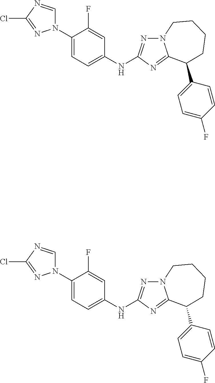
C1(N2C=NC(Cl)=N2)=CC=C(NC2=NN3C(=N2)C(C2=CC=C(F)C=C2)CCCC3)C=C1F.C1(N2C=NC(Cl)=N2)=CC=C(NC2=NN3C(=N2)C(C2=CC=C(F)C=C2)CCCC3)C=C1F
